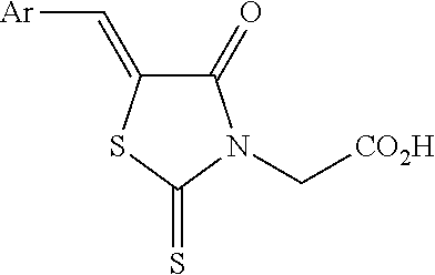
C(N1C(=O)C(=C[Ar])SC1=S)[CO2H]
